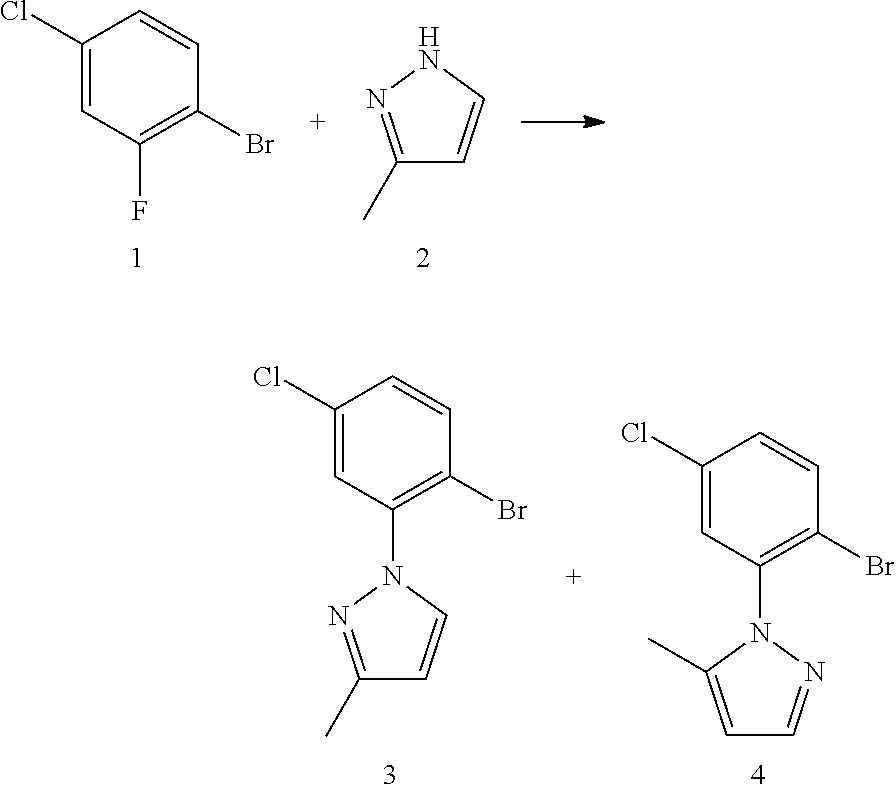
C1(Cl)=CC(F)=C(Br)C=C1.C1(C)=NNC=C1.C1(Cl)=CC(N2C=CC(C)=N2)=C(Br)C=C1.C1(Cl)=CC(N2N=CC=C2C)=C(Br)C=C1
